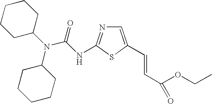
C1C(N(C(NC2=NC=C(C=CC(OCC)=O)S2)=O)C2CCCCC2)CCCC1
